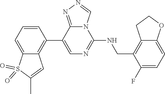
C1(C2=C3C(=CC=C2)S(=O)(=O)C(C)=C3)=CN=C(NCC2=C3C(=CC=C2F)OCC3)N2C1=NN=C2
